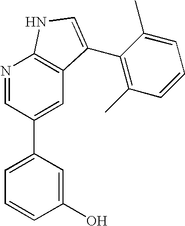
N1=CC(C2=CC=CC(O)=C2)=CC2=C1NC=C2C1=C(C)C=CC=C1C
